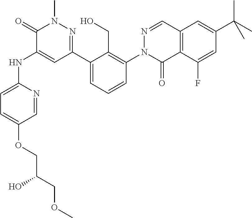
C1=NC(NC2=CC(C3=CC=CC(N4C(=O)C5=C(C=N4)C=C(C(C)(C)C)C=C5F)=C3CO)=NN(C)C2=O)=CC=C1OCC(COC)O
